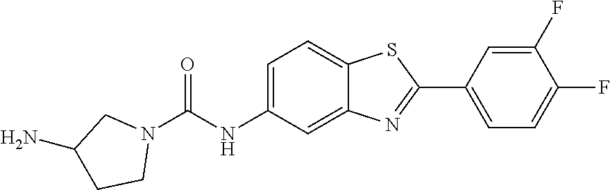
C1(F)=CC(C2=NC3=CC(NC(N4CC(N)CC4)=O)=CC=C3S2)=CC=C1F
